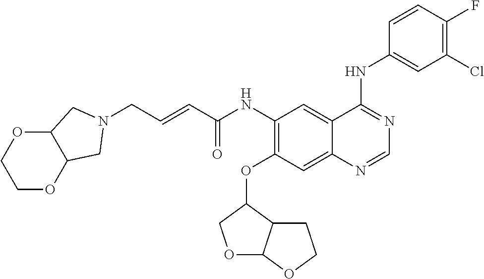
C(C=CC(NC1=C(OC2COC3C2CCO3)C=C2C(=C1)C(NC1=CC(Cl)=C(F)C=C1)=NC=N2)=O)N1CC2OCCOC2C1
